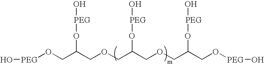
[PEG](OCC(COCC(COCC(CO[PEG]O)O[PEG]O)O[PEG]O)O[PEG]O)O
